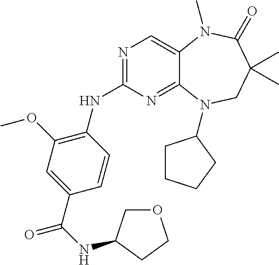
N1=C(NC2=C(OC)C=C(C(NC3COCC3)=O)C=C2)N=C2C(=C1)N(C)C(=O)C(C)(C)CN2C1CCCC1
